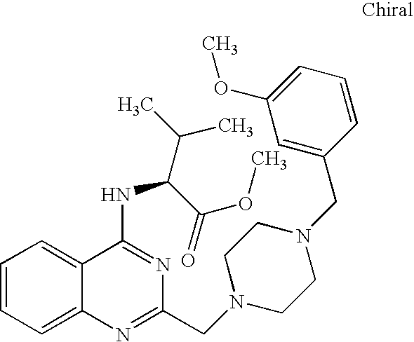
C1=CC=C2C(=C1)C(NC(C(C)C)C(=O)OC)=NC(CN1CCN(CC3=CC(OC)=CC=C3)CC1)=N2
